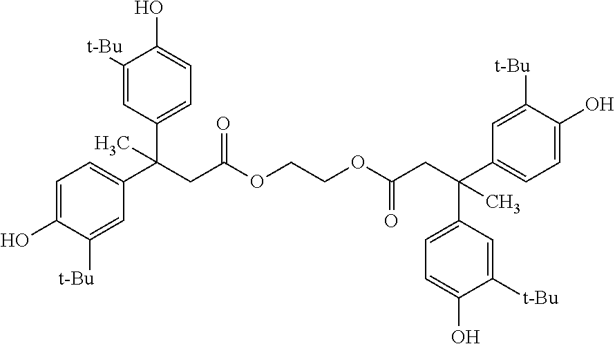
C1=C(O)C([t-Bu])=CC(C(CC(OCCOC(CC(C2=CC=C(O)C([t-Bu])=C2)(C2=CC=C(O)C([t-Bu])=C2)C)=O)=O)(C2=CC=C(O)C([t-Bu])=C2)C)=C1
